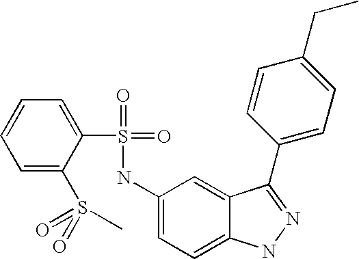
C1=CC=C(S(=O)(=O)C)C(S(=O)(=O)NC2=CC=C3C(=C2)C(C2=CC=C(CC)C=C2)=NN3)=C1
